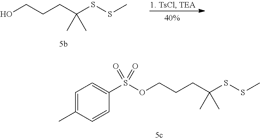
OCCCC(SSC)(C)C.O(CCCC(SSC)(C)C)S(C1=CC=C(C)C=C1)(=O)=O
